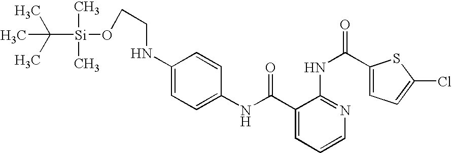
C1(NC(=O)C2=CC=CN=C2NC(=O)C2=CC=C(Cl)S2)=CC=C(NCCO[Si](C(C)(C)C)(C)C)C=C1
